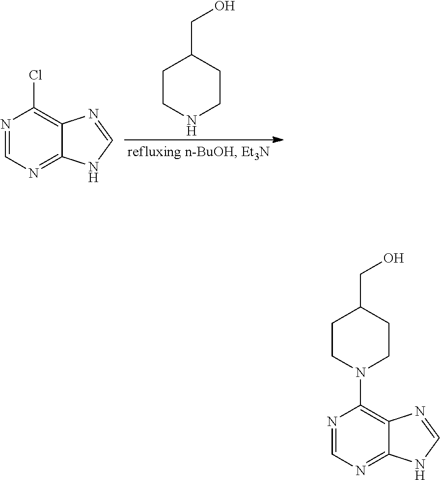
C1CNCCC1CO.N1=CN=C2C(=C1Cl)N=CN2.N1=CN=C2C(=C1N1CCC(CO)CC1)N=CN2
